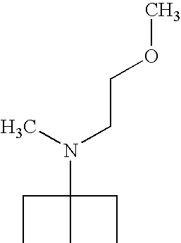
C(N(C)CCOC)(C)(CC)CC
